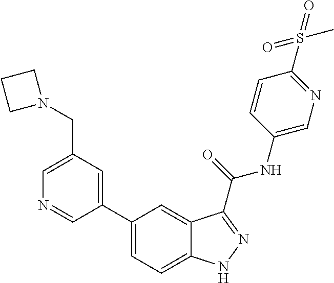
C1(CN2CCC2)=CN=CC(C2=CC=C3C(=C2)C(C(NC2=CN=C(S(=O)(=O)C)C=C2)=O)=NN3)=C1
